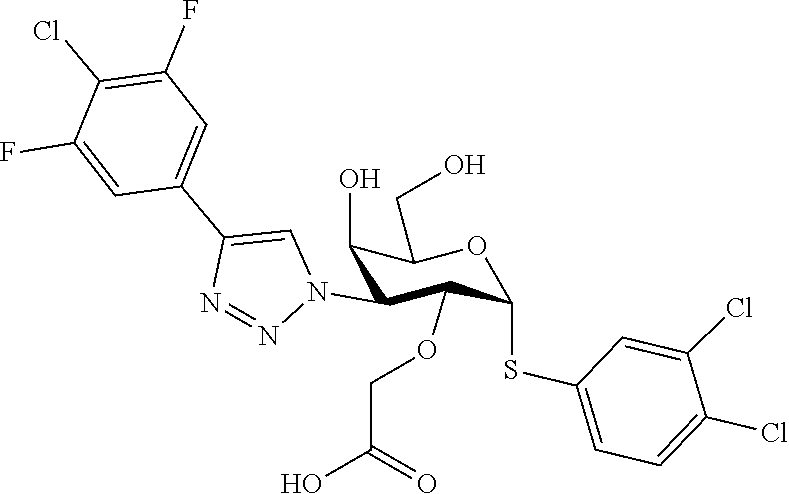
C1(F)=CC(C2=CN(C3C(OCC(O)=O)C(SC4=CC=C(Cl)C(Cl)=C4)OC(CO)C3O)N=N2)=CC(F)=C1Cl
